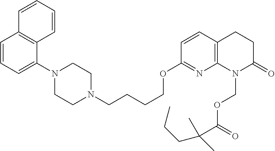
C1=CC=C(N2CCN(CCCCOC3=NC4=C(C=C3)CCC(=O)N4COC(=O)C(C)(CCC)C)CC2)C2=C1C=CC=C2
